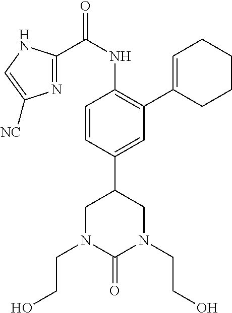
C1=CC(C2CN(CCO)C(=O)N(CCO)C2)=CC(C2=CCCCC2)=C1NC(C1=NC([NC])=CN1)=O
